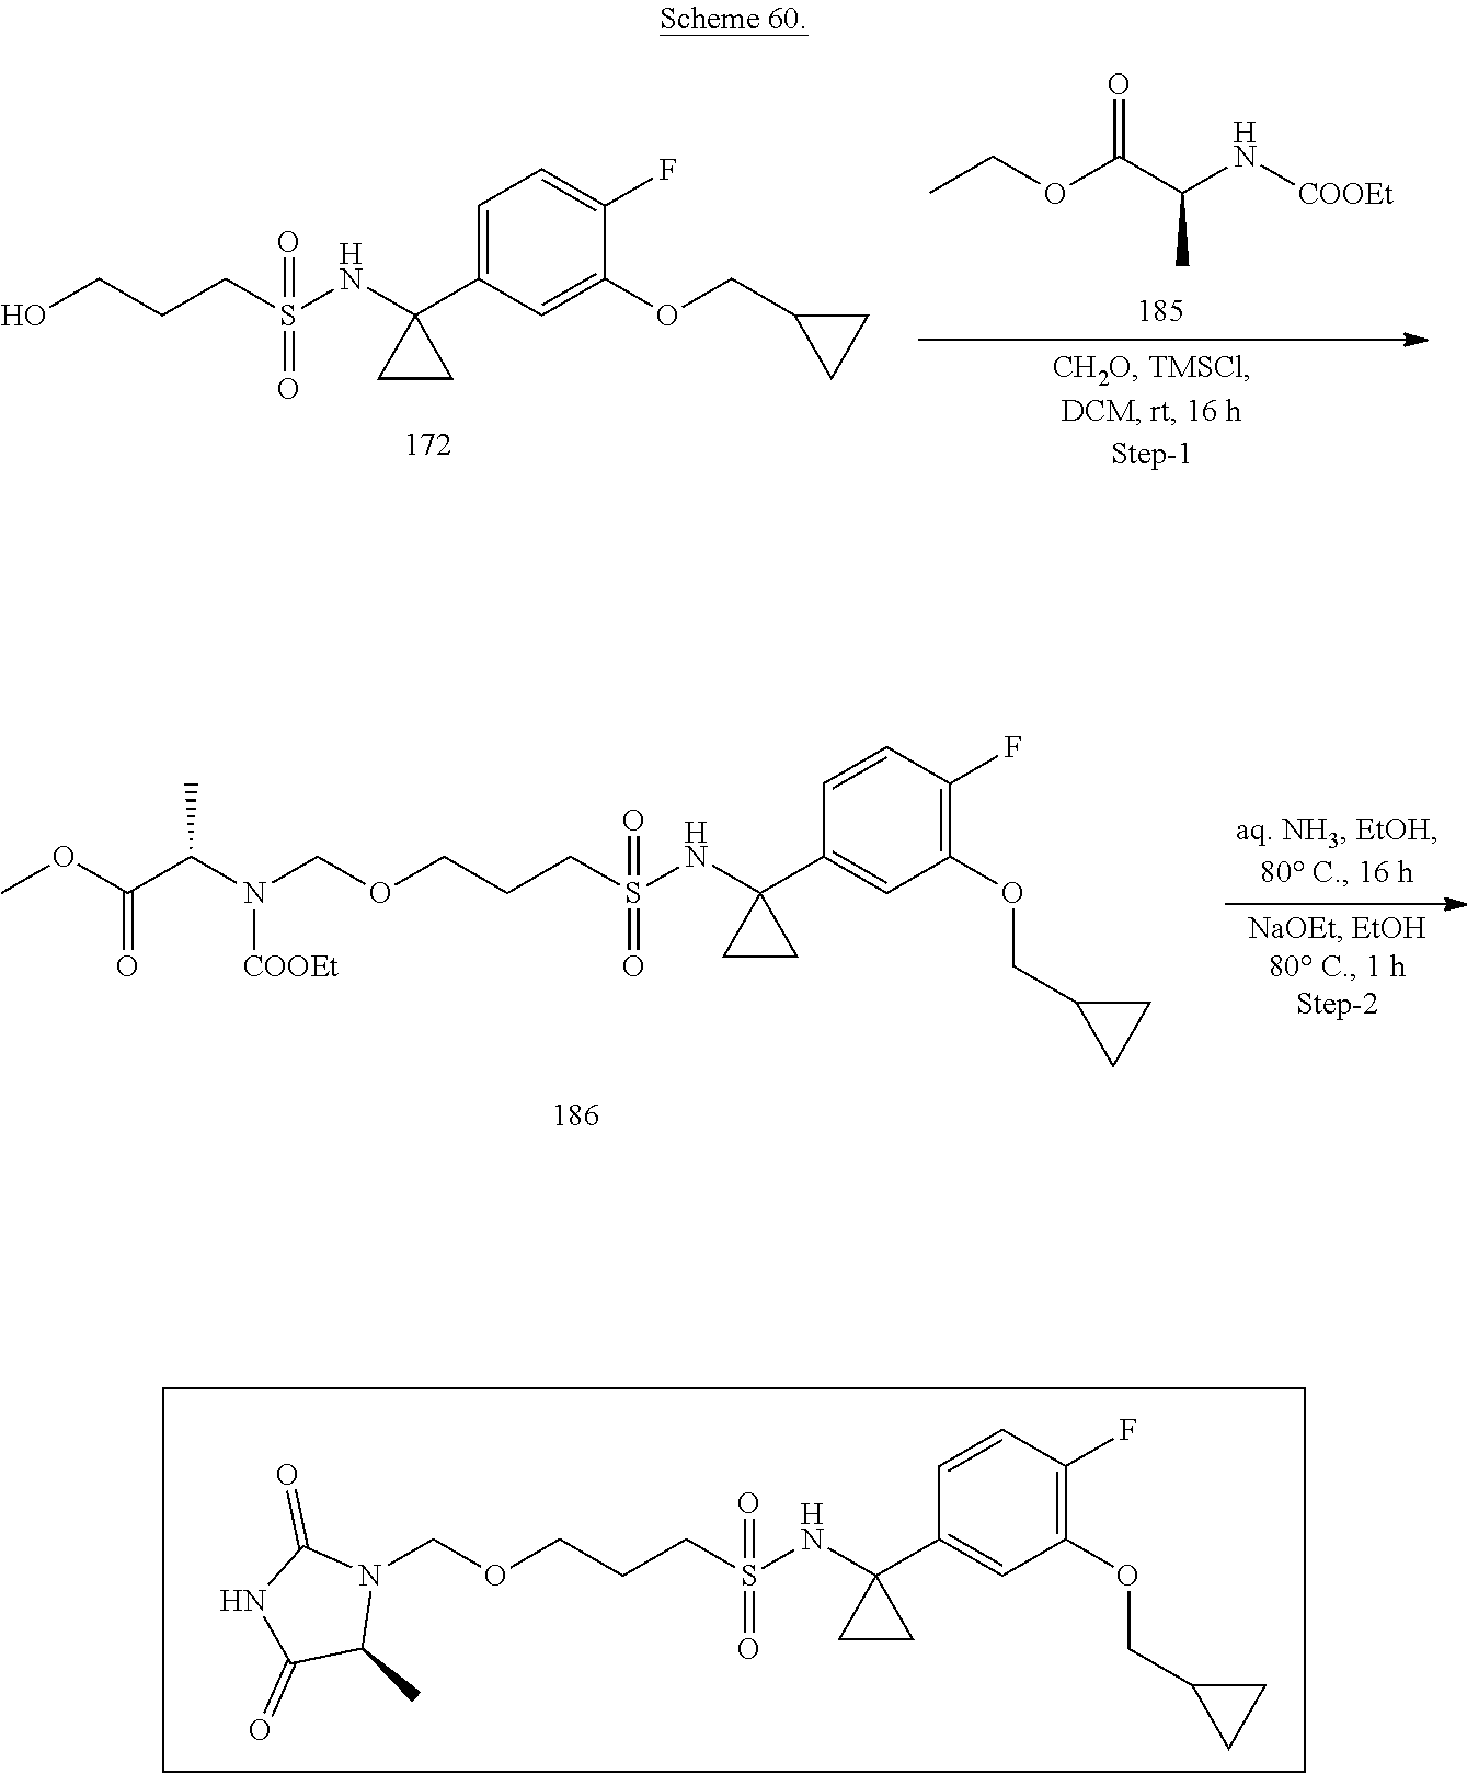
OCCCS(=O)(=O)NC1(C2=CC=C(F)C(OCC3CC3)=C2)CC1.O(C(C(N[COOEt])C)=O)CC.N(COCCCS(=O)(=O)NC1(C2=CC(OCC3CC3)=C(F)C=C2)CC1)(C(C(=O)OC)C)[COOEt].N1(COCCCS(=O)(=O)NC2(C3=CC(OCC4CC4)=C(F)C=C3)CC2)C(=O)NC(=O)C1C
